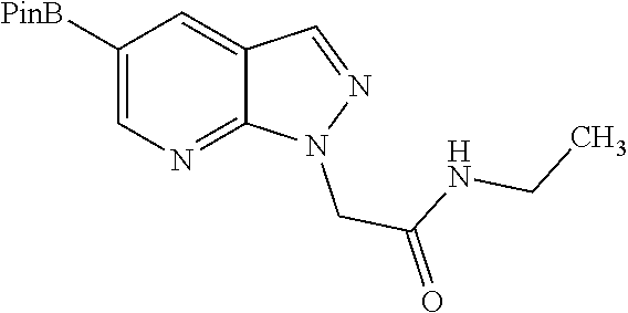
C1([PinB])=CN=C2C(=C1)C=NN2CC(=O)NCC
